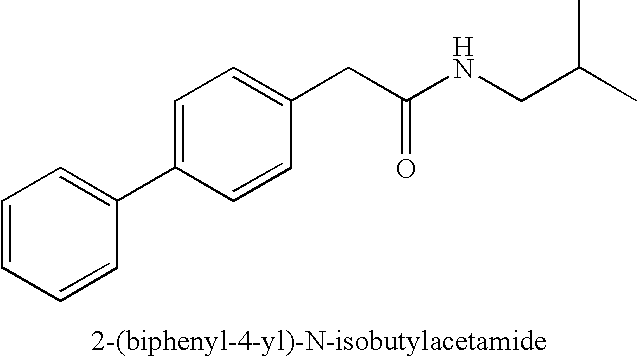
C1=CC=CC(C2=CC=C(CC(NCC(C)C)=O)C=C2)=C1
